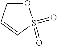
O1CC=CS1(=O)=O
